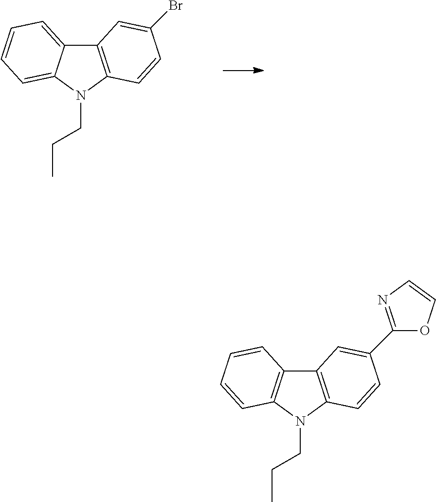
C12=C(C=CC(Br)=C1)N(CCC)C1=CC=CC=C21.C12=C(N(CCC)C3=C1C=CC=C3)C=CC(C1=NC=CO1)=C2
